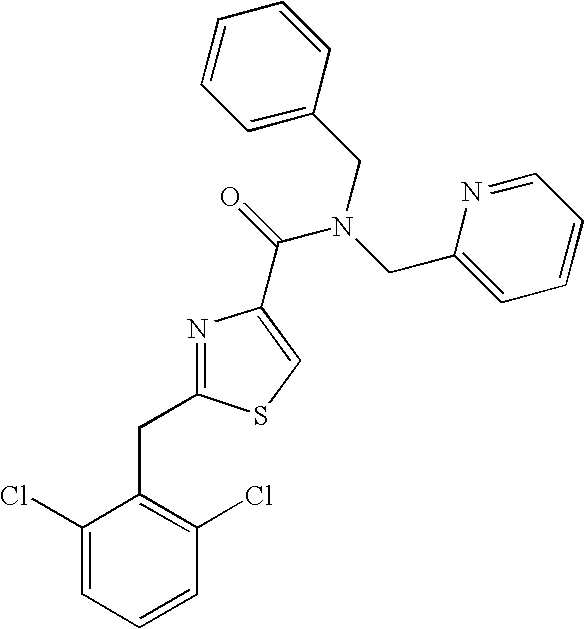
N1=C(CC2=C(Cl)C=CC=C2Cl)SC=C1C(=O)N(CC1=CC=CC=N1)CC1=CC=CC=C1
